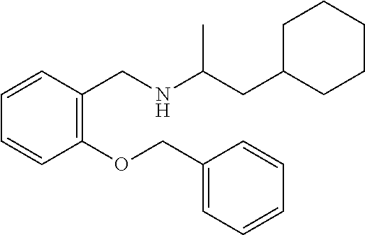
C1=CC(CNC(CC2CCCCC2)C)=C(OCC2=CC=CC=C2)C=C1
